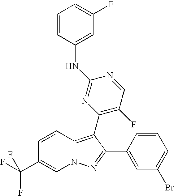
C1=CC(NC2=NC(C3=C4N(N=C3C3=CC(Br)=CC=C3)C=C(C(F)(F)F)C=C4)=C(F)C=N2)=CC(F)=C1
